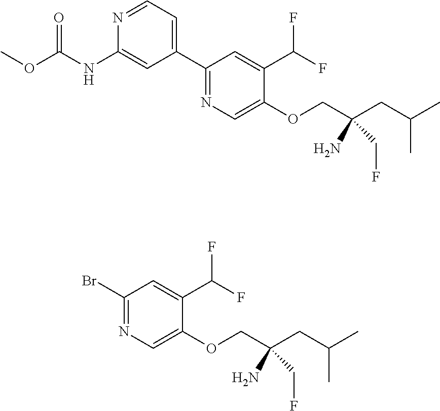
C1(C2=CC=NC(NC(OC)=O)=C2)=NC=C(OCC(CC(C)C)(N)CF)C(C(F)F)=C1.C1(Br)=NC=C(OCC(CC(C)C)(N)CF)C(C(F)F)=C1
